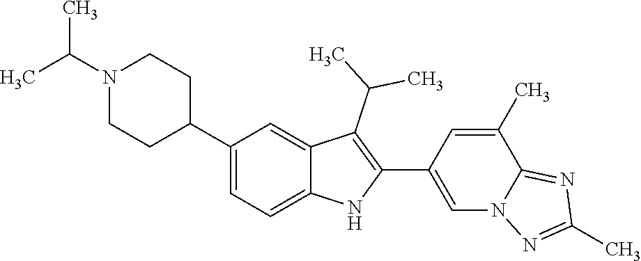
C1(C2CCN(C(C)C)CC2)=CC=C2C(=C1)C(C(C)C)=C(C1=CN3C(=NC(C)=N3)C(C)=C1)N2
